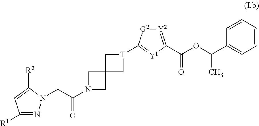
C1([R1])=NN(CC(N2CC3(C2)C[T](C2=[Y1]C(C(OC(C4=CC=CC=C4)C)=O)=[Y2][G2]2)C3)=O)C([R2])=C1
